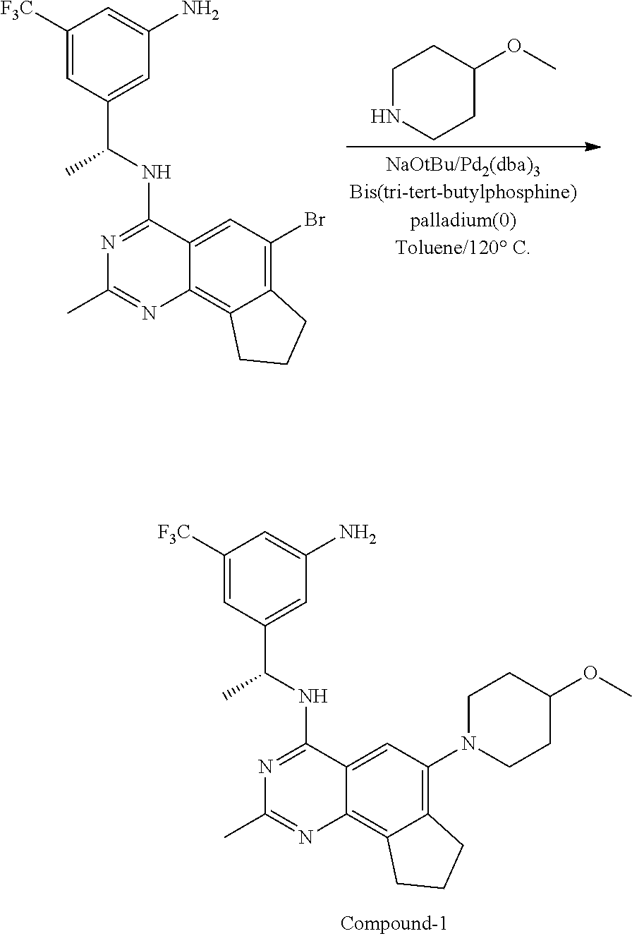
C1NCCC(OC)C1.C1([F3C])=CC(C(C)NC2=NC(C)=NC3=C4C(=C(Br)C=C32)CCC4)=CC(N)=C1.C1([F3C])=CC(C(C)NC2=NC(C)=NC3=C4C(=C(N5CCC(OC)CC5)C=C32)CCC4)=CC(N)=C1
